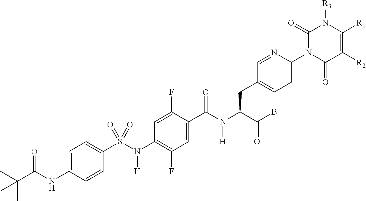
C(B)(=O)C(CC1=CC=C(N2C(=O)C([R2])=C([R1])N([R3])C2=O)N=C1)N(C(C1=CC(F)=C(N(S(=O)(=O)C2=CC=C(NC(C(C)(C)C)=O)C=C2)[H])C=C1F)=O)[H]
